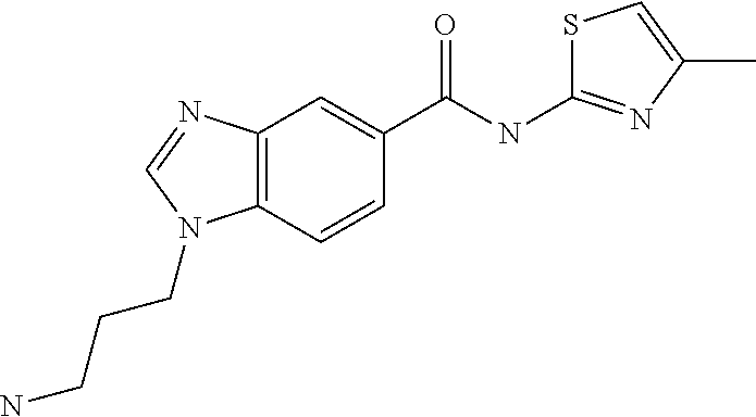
C12=C(C=CC(C(=O)NC3=NC(C)=CS3)=C1)N(CCCN)C=N2
